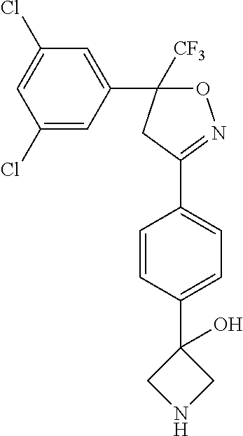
C1(Cl)=CC(C2([CF3])ON=C(C3=CC=C(C4(O)CNC4)C=C3)C2)=CC(Cl)=C1
